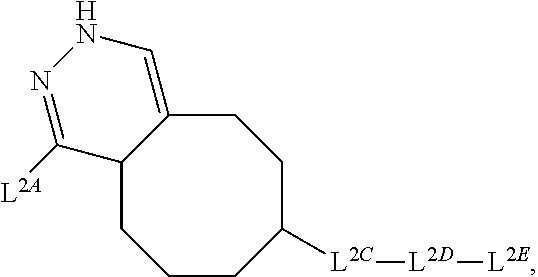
C1CC([L2C][L2D][L2E])CCC2=CNN=C([L2A])C2C1
